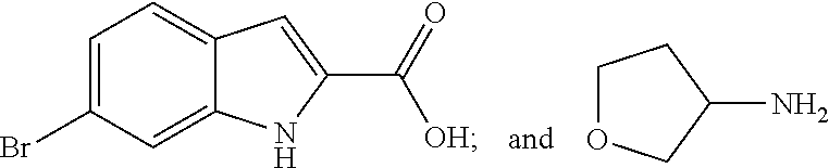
C1(Br)=CC=C2C=C(C(=O)[OH])NC2=C1.C1OCC(N)C1
